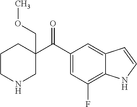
C1(C(C2=CC(F)=C3C(=C2)C=CN3)=O)(COC)CCCNC1
